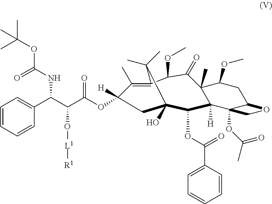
C1(C)=C2C(OC)C(=O)C3(C)C(OC)CC4C(OC(C)=O)(C3([H])C(OC(=O)C3=CC=CC=C3)C(O)(CC1([H])OC(C(C(C1=CC=CC=C1)NC(=O)OC(C)(C)C)O[L1][R1])=O)C2(C)C)CO4
